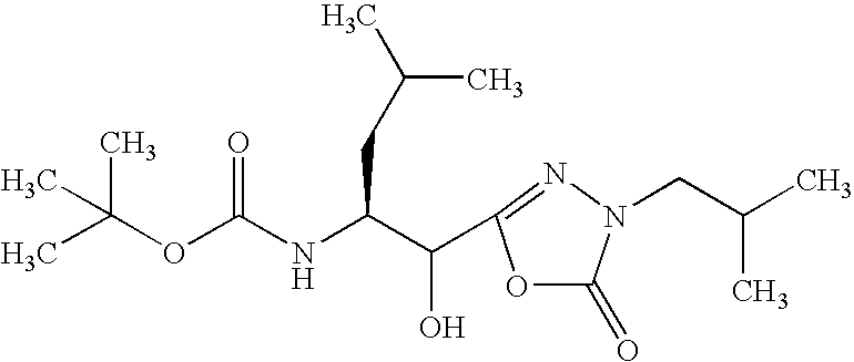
CC(C)(OC(NC(C(O)C1=NN(CC(C)C)C(=O)O1)CC(C)C)=O)C
